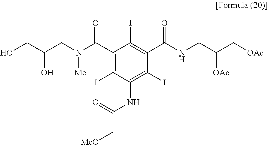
N(C(C1=C(I)C(NC(=O)C[MeO])=C(I)C(C(NCC(C[OAc])[OAc])=O)=C1I)=O)(CC(CO)O)[Me]
